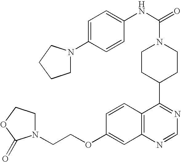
C1CC(C2=NC=NC3=C2C=CC(OCCN2CCOC2=O)=C3)CCN1C(=O)NC1=CC=C(N2CCCC2)C=C1
